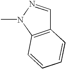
C12=C(N(C)N=C1)C=CC=C2
